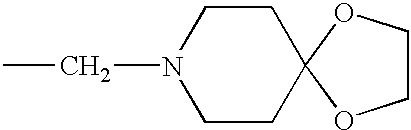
C1CC2(CCN1CC)OCCO2
